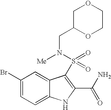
C1(Br)=CC=C2C(=C1)C(S(=O)(=O)N([Me])CC1OCCOC1)=C(C(N)=O)N2
